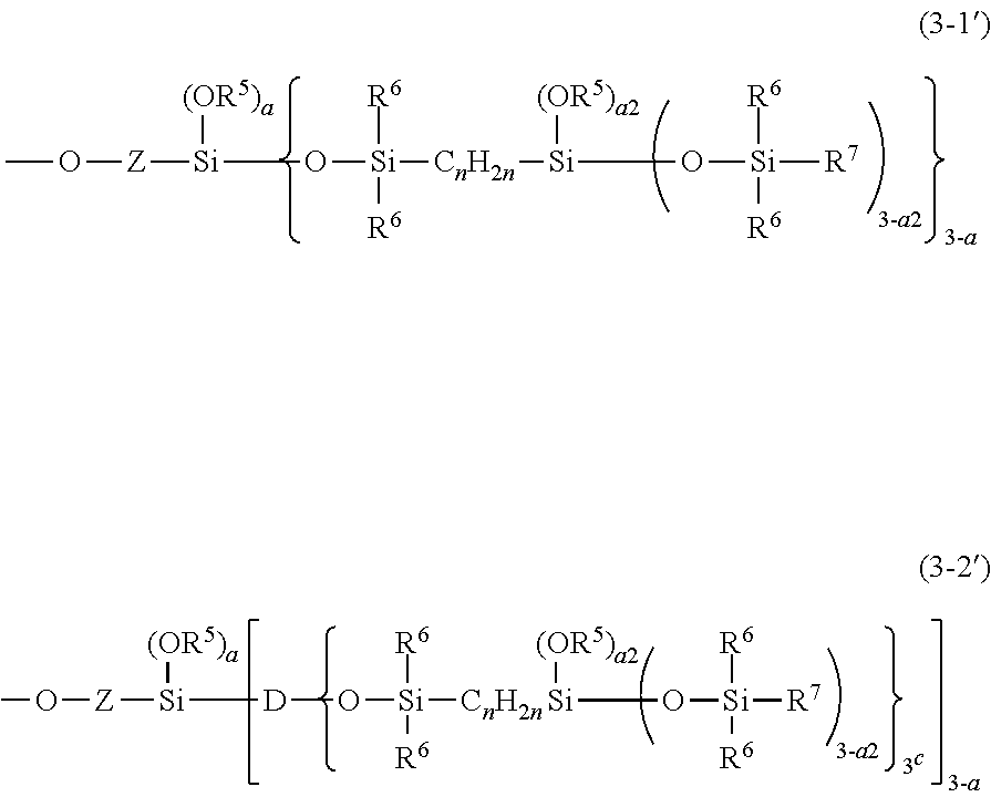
CO[Z][Si]([(OR5)a])O[Si]([R6])([CnH2n][Si]([(OR5)a2])O[Si]([R6])([R7])[R6])[R6].CO[Z][Si]([(OR5)a])[D]O[Si]([R6])([CnH2n][Si]([(OR5)a2])O[Si]([R6])([R7])[R6])[R6]
